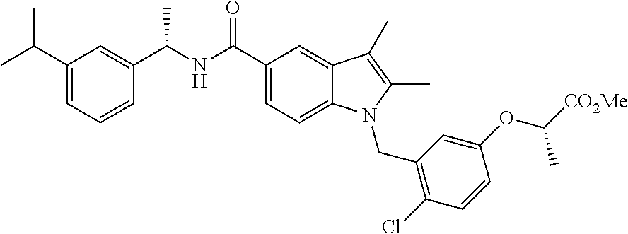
C1=C(C(C)C)C=C(C(NC(C2=CC=C3C(=C2)C(C)=C(C)N3CC2=C(Cl)C=CC(OC(C)[CO2Me])=C2)=O)C)C=C1
